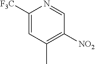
C1([F3C])=CC(C)=C([NO2])C=N1
